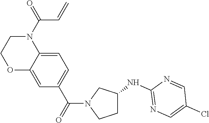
C1=C2C(=CC=C1C(=O)N1CCC(NC3=NC=C(Cl)C=N3)C1)N(C(=O)C=C)CCO2
